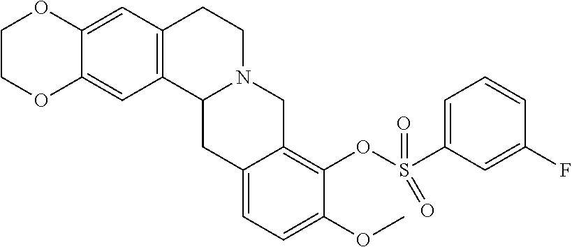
C1COC2=CC3=C(C=C2O1)CCN1C3CC2=CC=C(OC)C(OS(C3=CC=CC(F)=C3)(=O)=O)=C2C1
